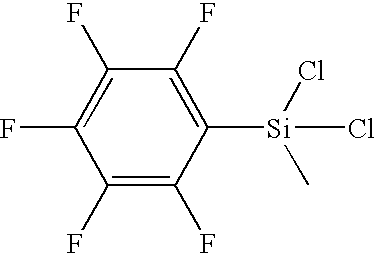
C1(F)=C(F)C([Si](Cl)(Cl)C)=C(F)C(F)=C1F
